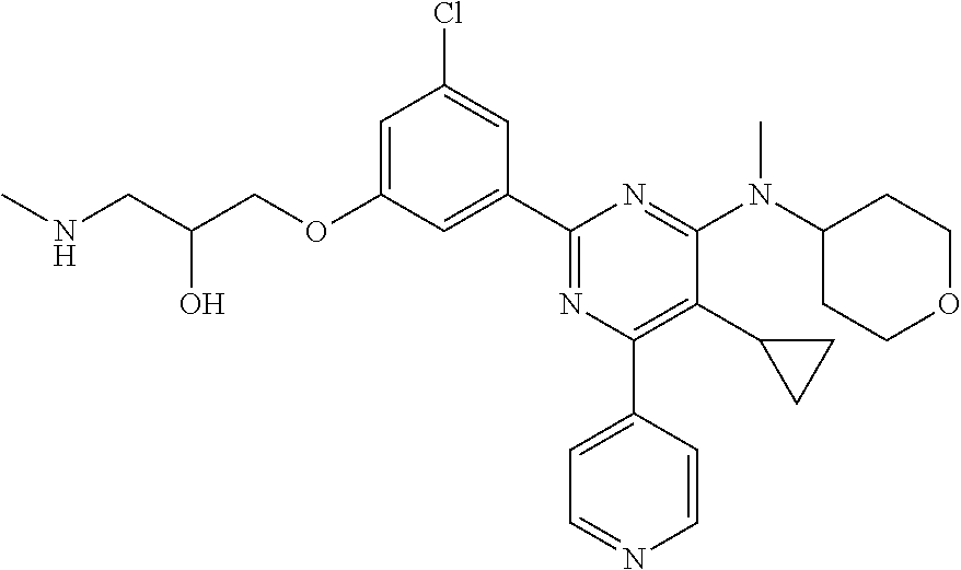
C1=C(OCC(CNC)O)C=C(C2=NC(C3=CC=NC=C3)=C(C3CC3)C(N(C3CCOCC3)C)=N2)C=C1Cl
